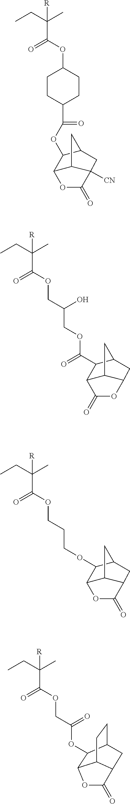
[R]C(CC)(C)C(=O)OC1CCC(C(OC2C3CC4([CN])C(=O)OC2C4C3)=O)CC1.[R]C(CC)(C)C(=O)OCC(O)COC(C1C2CC3OC(=O)C1C3C2)=O.[R]C(CC)(C)C(=O)OCCCOC1C2CC3C(=O)OC1C3C2.O1C(=O)C2C3C1C(OC(COC(C(CC)(C)[R])=O)=O)C(CC3)C2
